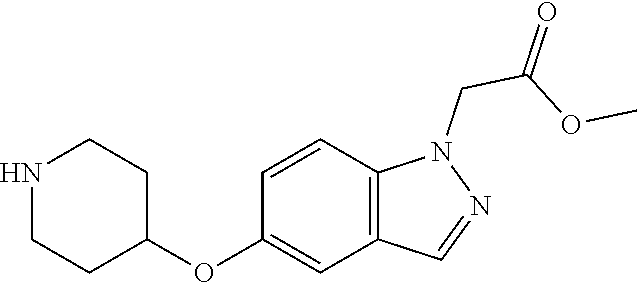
N1CCC(OC2=CC3=C(C=C2)N(CC(=O)OC)N=C3)CC1
